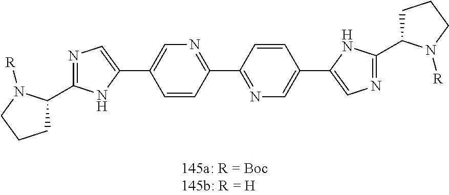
C1C(C2=NC=C(C3=CN=C(C4=NC=C(C5=CN=C(C6CCCN6[R])N5)C=C4)C=C3)N2)N([R])CC1
